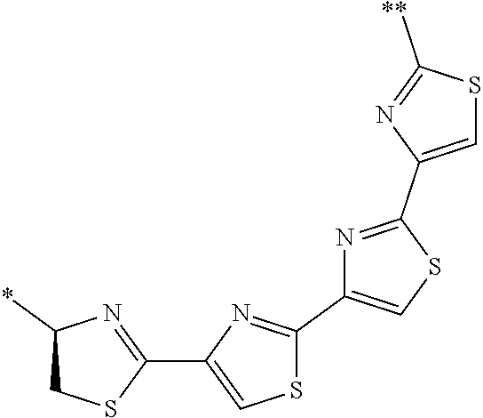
C1(C2=NC(*)CS2)=CSC(C2=CSC(C3=CSC([**])=N3)=N2)=N1
